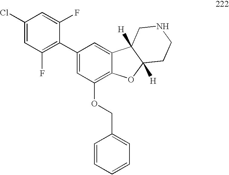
C1(Cl)=CC(F)=C(C2=CC(OCC3=CC=CC=C3)=C3C(=C2)C2([H])C([H])(O3)CCNC2)C(F)=C1
